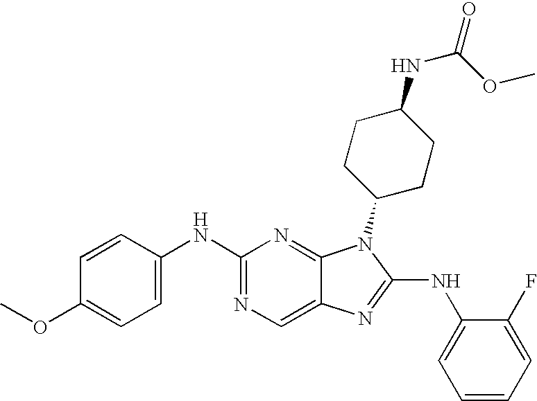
C1(NC2=CC=C(OC)C=C2)=NC=C2C(=N1)N(C1CCC(NC(OC)=O)CC1)C(NC1=CC=CC=C1F)=N2
